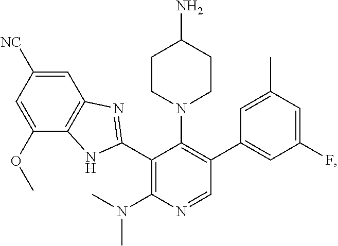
C1=C(OC)C2=C(C=C1[NC])N=C(C1=C(N(C)C)N=CC(C3=CC(F)=CC(C)=C3)=C1N1CCC(N)CC1)N2
